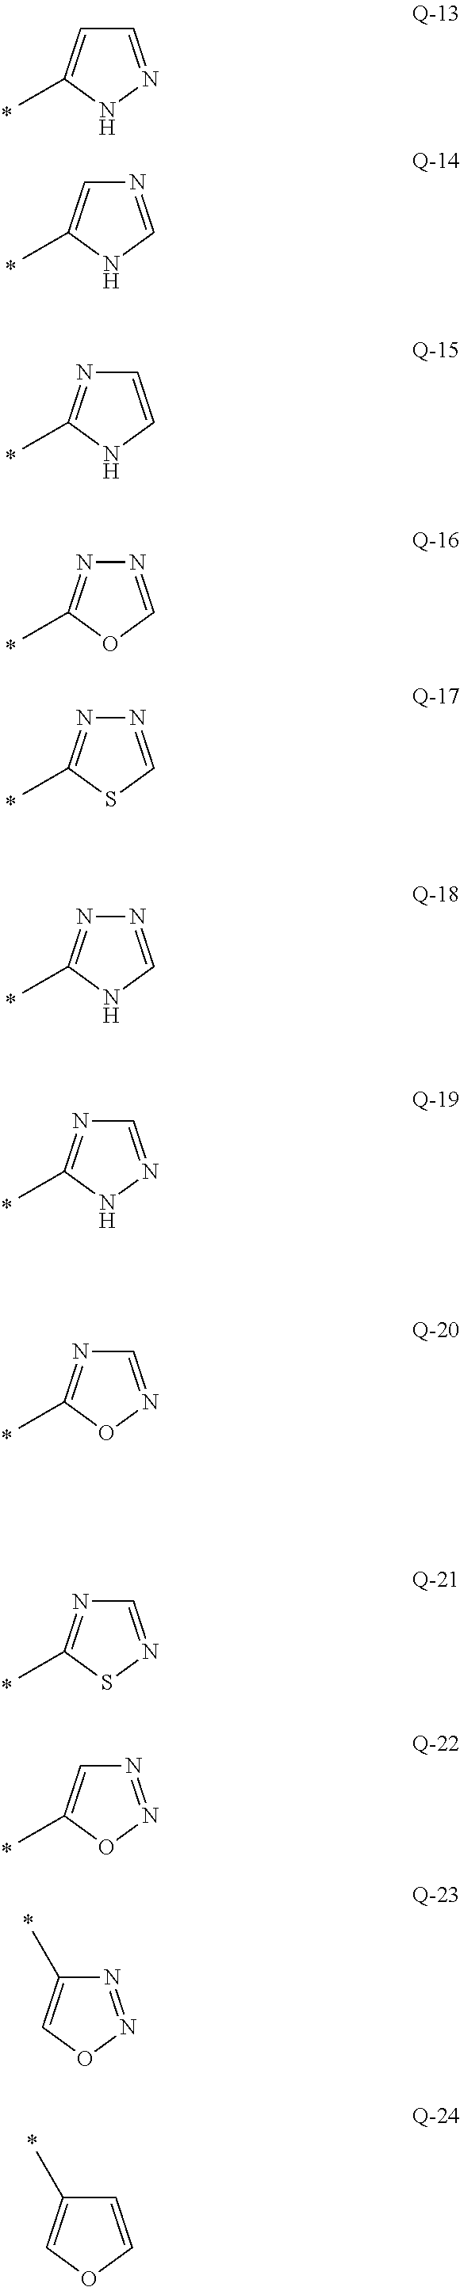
C1=NNC(C)=C1.N1=CNC(C)=C1.C1=CNC(C)=N1.N1=COC(C)=N1.N1=CSC(C)=N1.N1=CNC(C)=N1.C1=NNC(C)=N1.C1=NOC(C)=N1.C1=NSC(C)=N1.N1=NOC(C)=C1.N1=NOC=C1C.C1=COC=C1C
